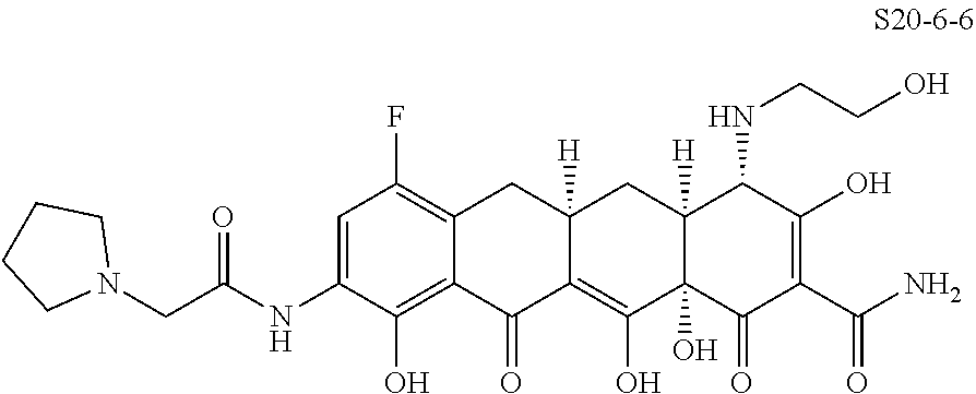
C1=C(NC(CN2CCCC2)=O)C(O)=C2C(=C1F)CC1([H])C(=C(O)C3(O)C([H])(C1)C(NCCO)C(O)=C(C(N)=O)C3=O)C2=O
